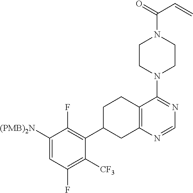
C1([(PMB)2N])=CC(F)=C([CF3])C(C2CC3=C(CC2)C(N2CCN(C(=O)C=C)CC2)=NC=N3)=C1F
